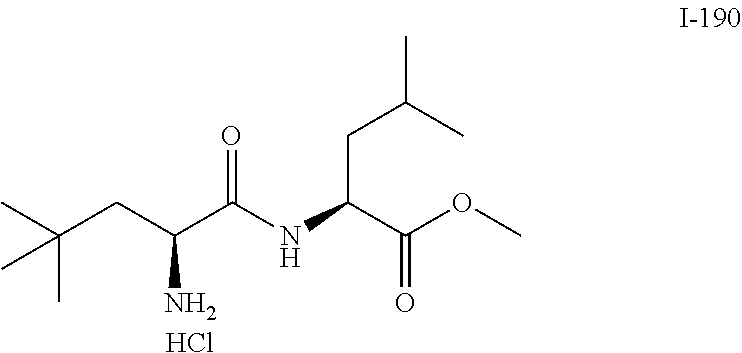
CC(C)(CC(N)C(NC(C(OC)=O)CC(C)C)=O)C.Cl
